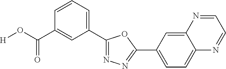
[H]OC(C1=CC(C2=NN=C(C3=CC=C4C(=C3)N=CC=N4)O2)=CC=C1)=O
